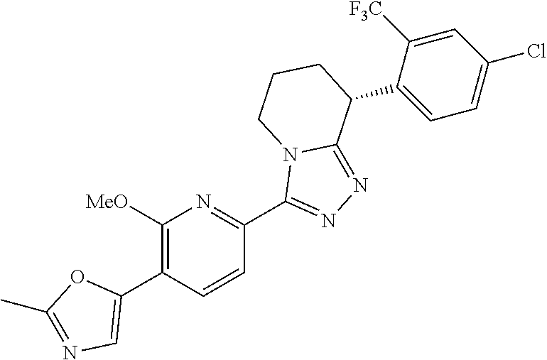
C1(C2=CN=C(C)O2)=C([MeO])N=C(C2=NN=C3N2CCCC3C2=CC=C(Cl)C=C2[F3C])C=C1
